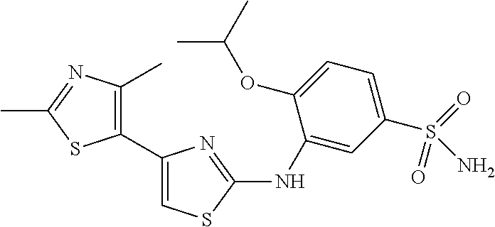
CC(C)OC1=CC=C(S(=O)(=O)N)C=C1NC1=NC(C2=C(C)N=C(C)S2)=CS1
